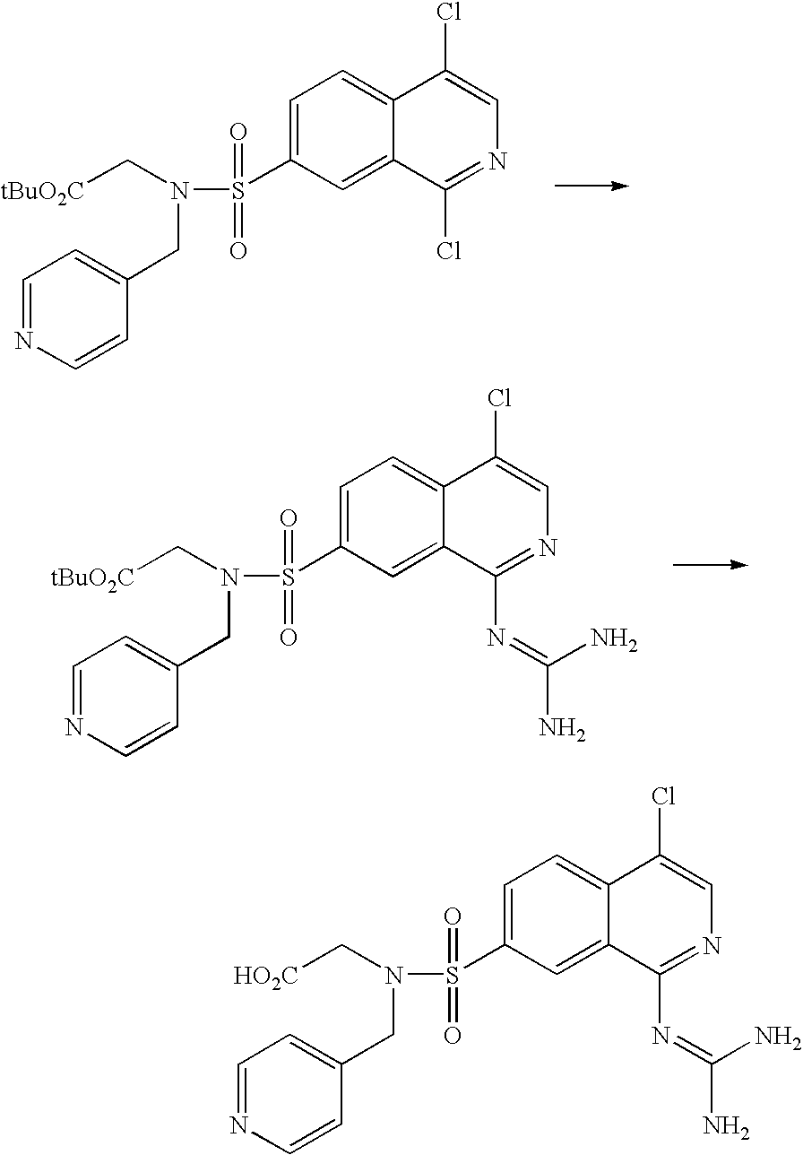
C([tBuO2C])N(S(C1=CC=C2C(=C1)C(Cl)=NC=C2Cl)(=O)=O)CC1=CC=NC=C1.C([tBuO2C])N(S(C1=CC=C2C(=C1)C(N=C(N)N)=NC=C2Cl)(=O)=O)CC1=CC=NC=C1.C([HO2C])N(S(C1=CC=C2C(=C1)C(N=C(N)N)=NC=C2Cl)(=O)=O)CC1=CC=NC=C1
